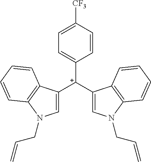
C1([C+](C2=CN(CC=C)C3=C2C=CC=C3)C2=CN(CC=C)C3=C2C=CC=C3)=CC=C([CF3])C=C1
